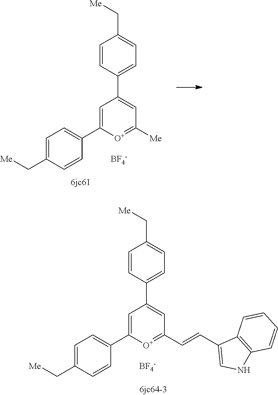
C1=CC(C2=CC([Me])=[O+]C(C3=CC=C(C[Me])C=C3)=C2)=CC=C1C[Me].[BF4-].C1=CC(C2=CC(C=CC3=CNC4=C3C=CC=C4)=[O+]C(C3=CC=C(C[Me])C=C3)=C2)=CC=C1C[Me].[BF4-]
